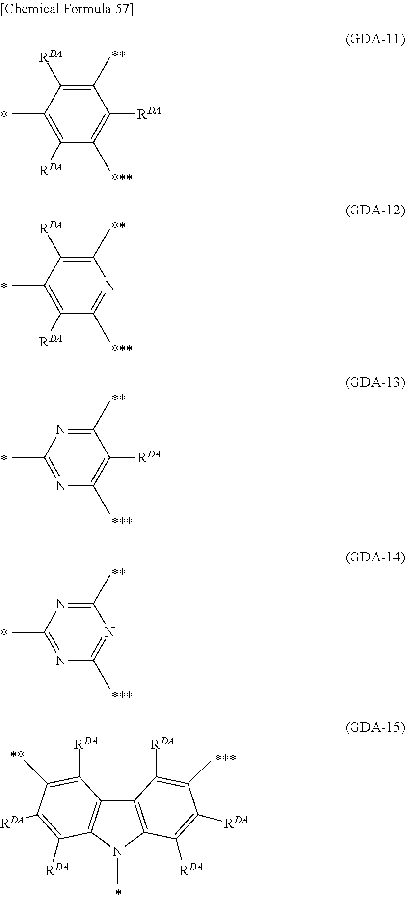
C1(C)=C([RDA])C(C)=C([RDA])C(C)=C1[RDA].C1(C)=C([RDA])C(C)=C([RDA])C(C)=N1.C1(C)=NC(C)=NC(C)=C1[RDA].C1(C)=NC(C)=NC(C)=N1.C12=C(N(C)C3=C1C([RDA])=C(C)C([RDA])=C3[RDA])C([RDA])=C([RDA])C(C)=C2[RDA]
